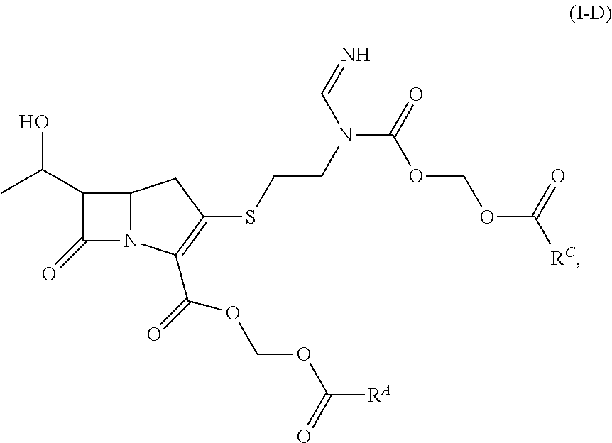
C1(C(C)O)C(=O)N2C1CC(SCCN(C(OCOC([RC])=O)=O)C=N)=C2C(OCOC([RA])=O)=O
